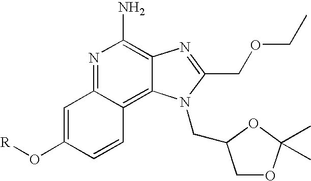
N1=C2C(=C3C(=C1N)N=C(COCC)N3CC1COC(C)(C)O1)C=CC(O[R])=C2
